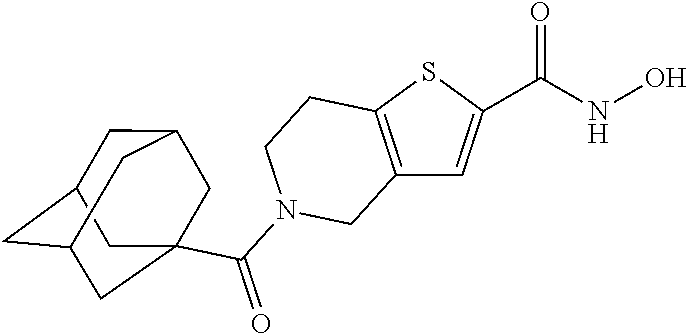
C12=C(SC(C(NO)=O)=C1)CCN(C(=O)C13CC4CC(CC(C1)C4)C3)C2
